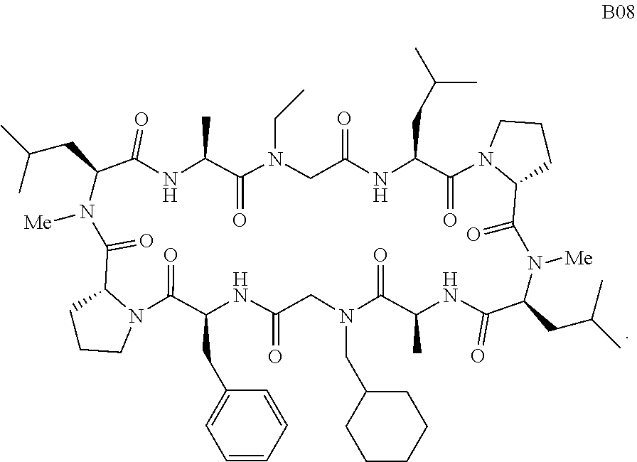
N1(CC2CCCCC2)C(=O)C(C)NC(=O)C(CC(C)C)N([Me])C(=O)C2CCCN2C(=O)C(CC(C)C)NC(=O)CN(CC)C(=O)C(C)NC(=O)C(CC(C)C)N([Me])C(=O)C2CCCN2C(=O)C(CC2=CC=CC=C2)NC(=O)C1
